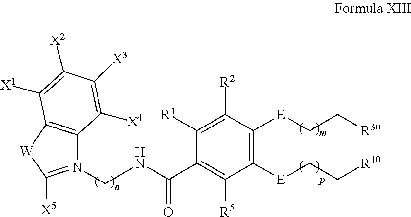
N1(CNC(=O)C2=C([R5])C([E]CC[R40])=C([E]CC[R30])C([R2])=C2[R1])=C([X5])[W]C2=C1C([X4])=C([X3])C([X2])=C2[X1]
